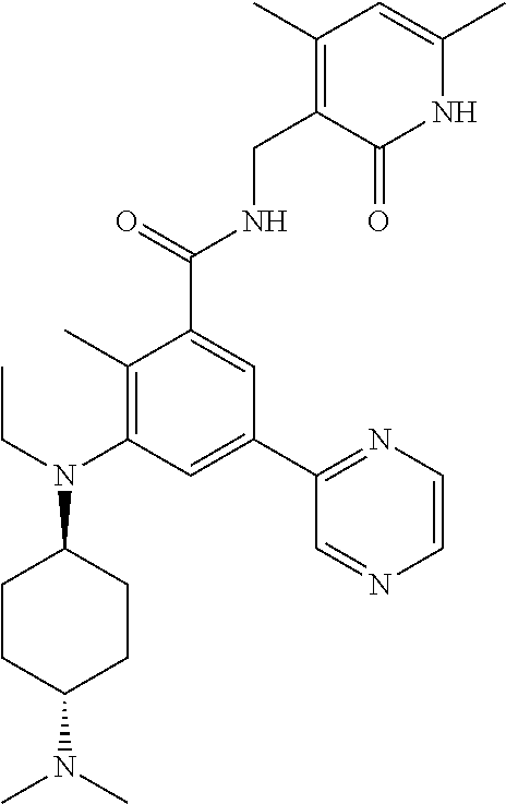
C1(C)=C(N(CC)C2CCC(N(C)C)CC2)C=C(C2=NC=CN=C2)C=C1C(=O)NCC1=C(C)C=C(C)NC1=O
